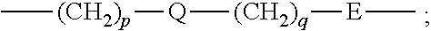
C[(CH2)p][Q][(CH2)q][E]C
